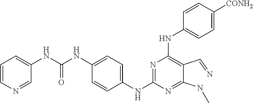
C1=CN=CC(NC(NC2=CC=C(NC3=NC(NC4=CC=C([CONH2])C=C4)=C(C=N)C(NC)=N3)C=C2)=O)=C1
